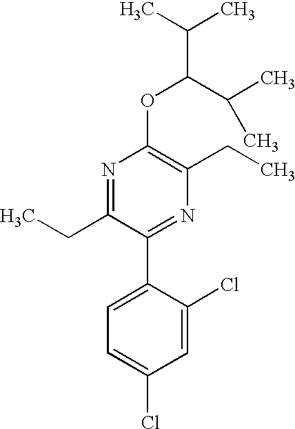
C1(OC(C(C)C)C(C)C)=C(CC)N=C(C2=CC=C(Cl)C=C2Cl)C(CC)=N1
